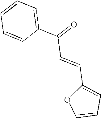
C1=CC(C(=O)C=CC2=CC=CO2)=CC=C1
